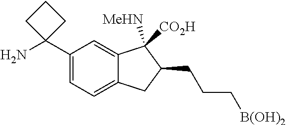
C1(C2(N)CCC2)=CC=C2C(=C1)C([MeHN])([CO2H])C(CCC[B(OH)2])C2
